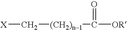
[X]C[(CH2)n1]C([OR])=O
